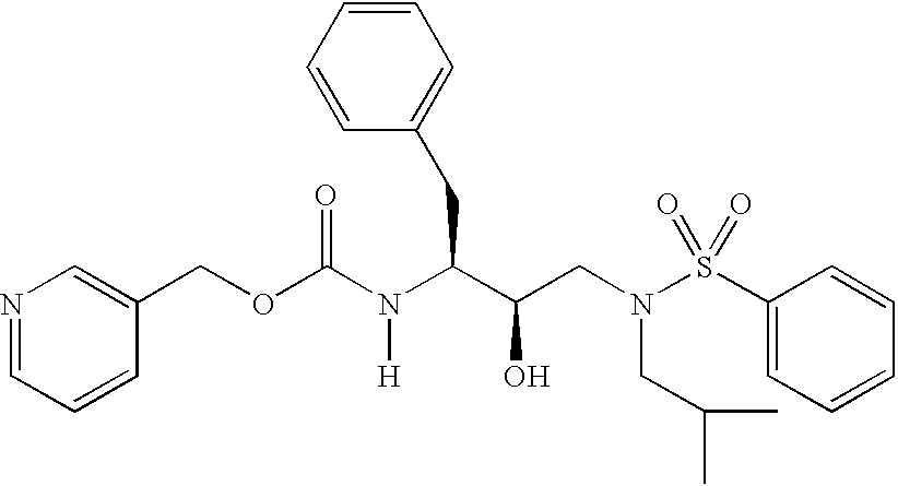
N1=CC=CC(COC(N(C(C(CN(S(C2=CC=CC=C2)(=O)=O)CC(C)C)O)CC2=CC=CC=C2)[H])=O)=C1
